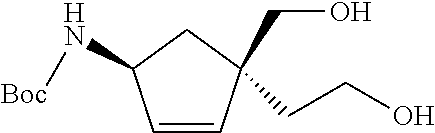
C1=CC(CO)(CCO)CC1N[Boc]
